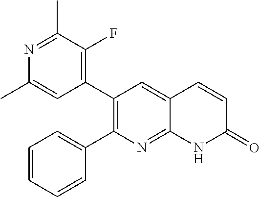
N1=C(C)C(F)=C(C2=C(C3=CC=CC=C3)N=C3C(=C2)C=CC(=O)N3)C=C1C
